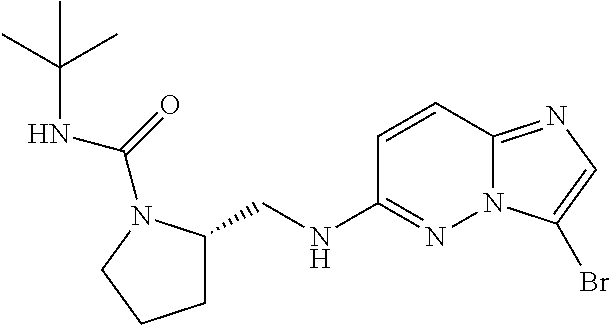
C1=CC2=NC=C(Br)N2N=C1NCC1CCCN1C(=O)NC(C)(C)C
